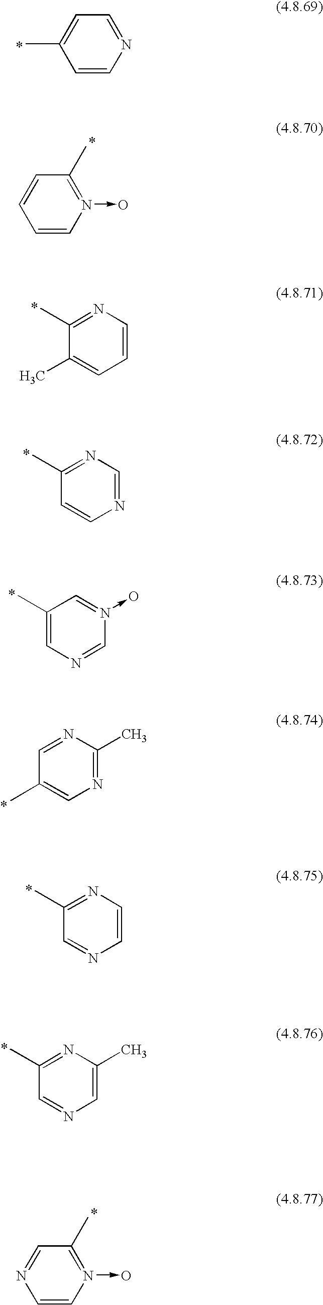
C1(C)=CC=CN=C1C.C1=NC(C)=NC=C1C.C1=CN=CC=C1C.C1=CN(->O)=C(C)C=C1.C1=CN=CN=C1C.C1=C(C)C=N(->O)C=N1.C1=NC=CN=C1C.C1=NC=C(C)N=C1C.C1=CN(->O)=C(C)C=N1
